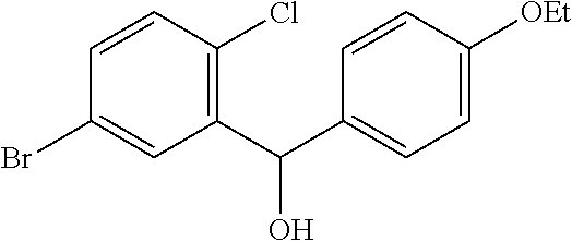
C1(C(C2=CC=C([OEt])C=C2)O)=C(Cl)C=CC(Br)=C1
